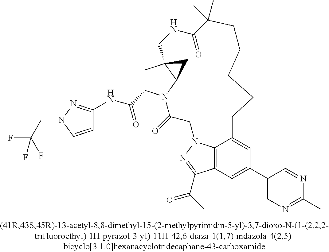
C1(C(=O)NC2=NN(CC(F)(F)F)C=C2)CC23C(N1C(=O)CN1C4=C(C(C(C)=O)=N1)C=C(C1=CN=C(C)N=C1)C=C4CCCCCC(C)(C)C(=O)NC2)C3
